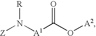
N([A1]C(O[A2])=O)([Z])[R]
